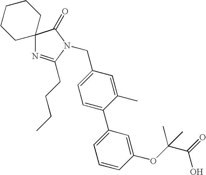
C12(N=C(CCCC)N(CC3=CC=C(C4=CC=CC(OC(C(=O)O)(C)C)=C4)C(C)=C3)C1=O)CCCCC2
